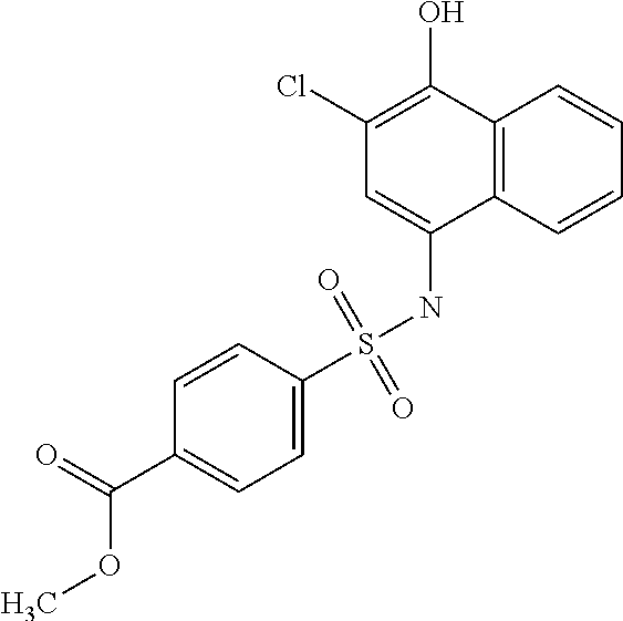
C1=CC(C(=O)OC)=CC=C1S(NC1=CC(Cl)=C(O)C2=C1C=CC=C2)(=O)=O
